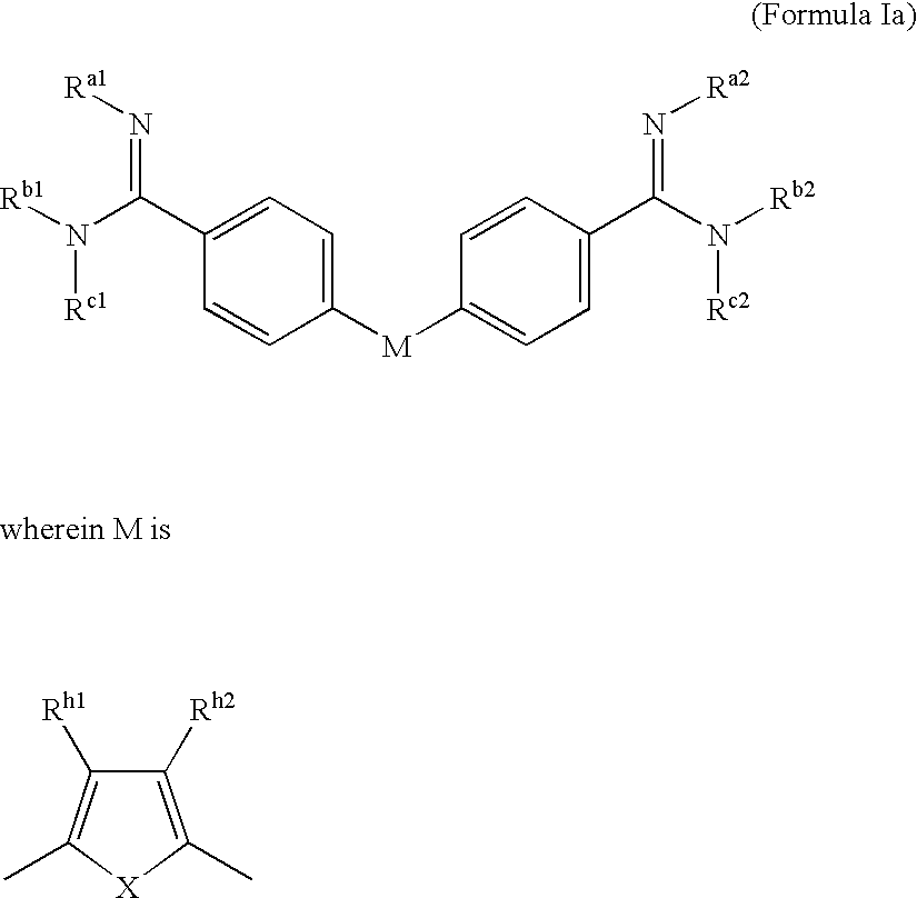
[Rb1]N(C(=N[Ra1])C1=CC=C([M]C2=CC=C(C(N([Rb2])[Rc2])=N[Ra2])C=C2)C=C1)[Rc1].C1([Rh2])=C(C)[X]C(C)=C1[Rh1]
